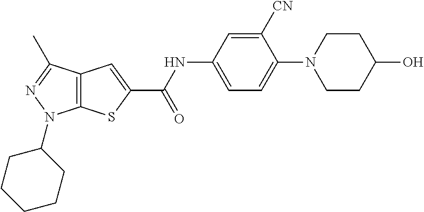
C12=C(C(C)=NN1C1CCCCC1)C=C(C(NC1=CC=C(N3CCC(O)CC3)C([CN])=C1)=O)S2
